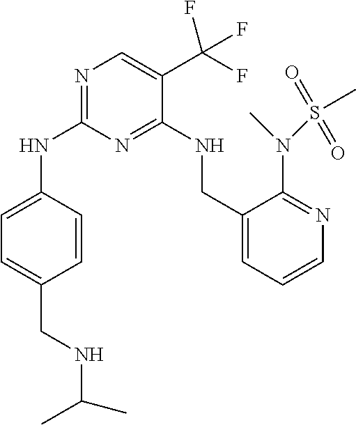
C1=C(NC2=NC=C(C(F)(F)F)C(NCC3=CC=CN=C3N(C)S(C)(=O)=O)=N2)C=CC(CNC(C)C)=C1
